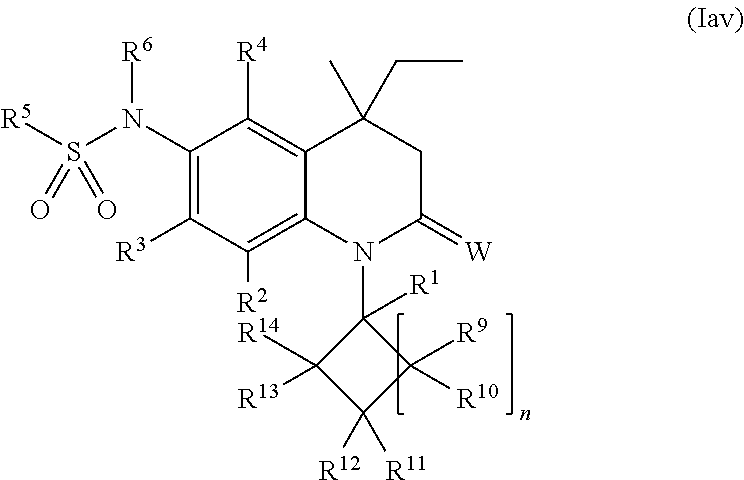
C1(N(S([R5])(=O)=O)[R6])=C([R3])C([R2])=C2C(=C1[R4])C(C)(CC)CC(=[W])N2C1([R1])C([R14])([R13])C([R12])([R11])C1([R9])[R10]
